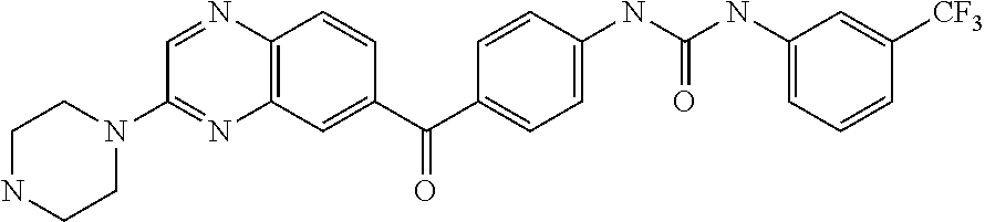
C1=NC2=C(N=C1N1CCNCC1)C=C(C(C1=CC=C(NC(NC3=CC=CC([CF3])=C3)=O)C=C1)=O)C=C2
